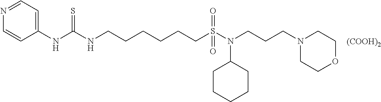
C1=NC=CC(NC(NCCCCCCS(=O)(N(CCCN2CCOCC2)C2CCCCC2)=O)=S)=C1.[(COOH)2]
